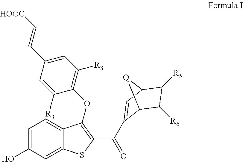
C1=C(O)C=C2C(=C1)C(OC1=C([R3])C=C(C=C[HOOC])C=C1[R3])=C(C(=O)C1=CC3C([R5])C([R6])C1[Q]3)S2
